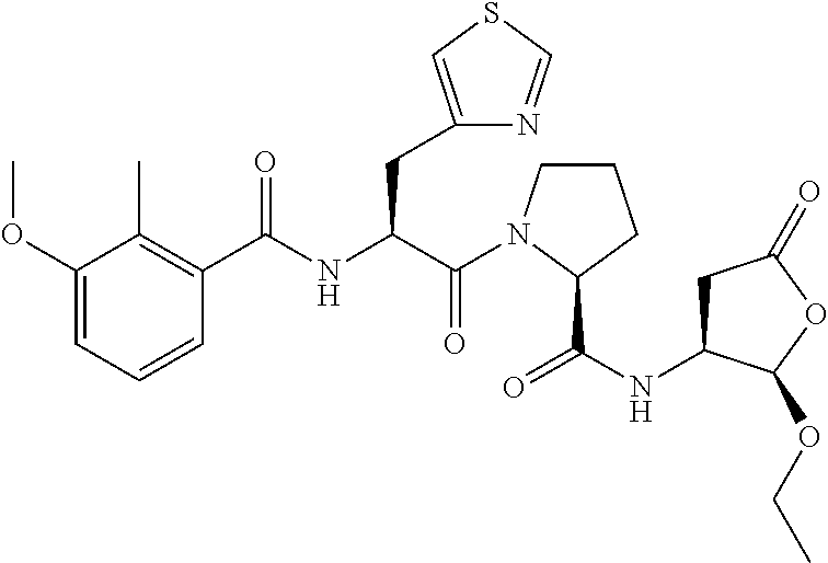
C(N1CCCC1C(NC1CC(=O)OC1OCC)=O)(=O)C(CC1=CSC=N1)NC(=O)C1=C(C)C(OC)=CC=C1
